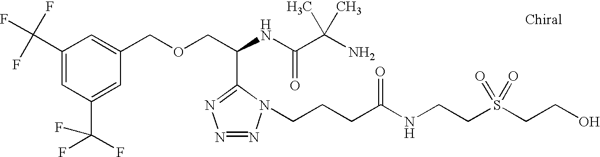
C1(C(F)(F)F)=CC(C(F)(F)F)=CC(COCC(NC(C(N)(C)C)=O)C2=NN=NN2CCCC(NCCS(CCO)(=O)=O)=O)=C1
